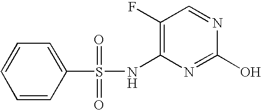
N(C1=C(F)C=NC(O)=N1)S(C1=CC=CC=C1)(=O)=O
